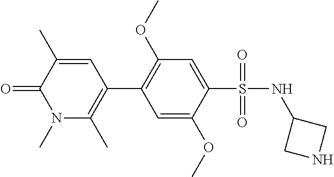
C1=C(OC)C(S(=O)(=O)NC2CNC2)=CC(OC)=C1C1=C(C)N(C)C(=O)C(C)=C1
